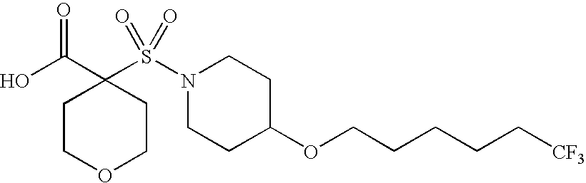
C1COCCC1(C(O)=O)S(N1CCC(OCCCCC[CF3])CC1)(=O)=O
